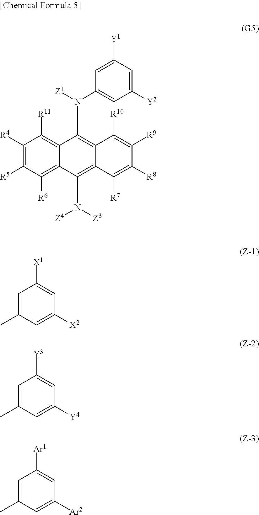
N([Z1])(C1=CC([Y2])=CC([Y1])=C1)C1=C2C(=C(N([Z4])[Z3])C3=C([R6])C([R5])=C([R4])C([R11])=C13)C([R7])=C([R8])C([R9])=C2[R10].C1=C(C)C=C([X2])C=C1[X1].C1=C(C)C=C([Y4])C=C1[Y3].C1=C(C)C=C([Ar2])C=C1[Ar1]
